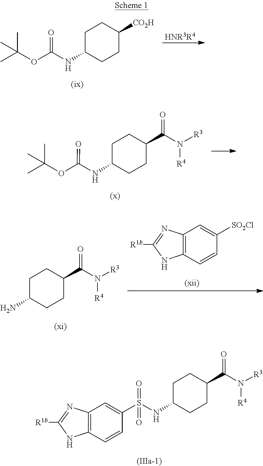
[HNR3R4].C1C(NC(OC(C)(C)C)=O)CCC([CO2H])C1.C1C(NC(OC(C)(C)C)=O)CCC(C(N([R3])[R4])=O)C1.C12=C(C=CC([SO2Cl])=C1)NC([R1b])=N2.C1C(N)CCC(C(N([R3])[R4])=O)C1.C12=C(C=CC(S(=O)(=O)NC3CCC(C(N([R3])[R4])=O)CC3)=C1)NC([R1b])=N2
